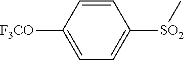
[SO2](C1=CC=C([OCF3])C=C1)C
